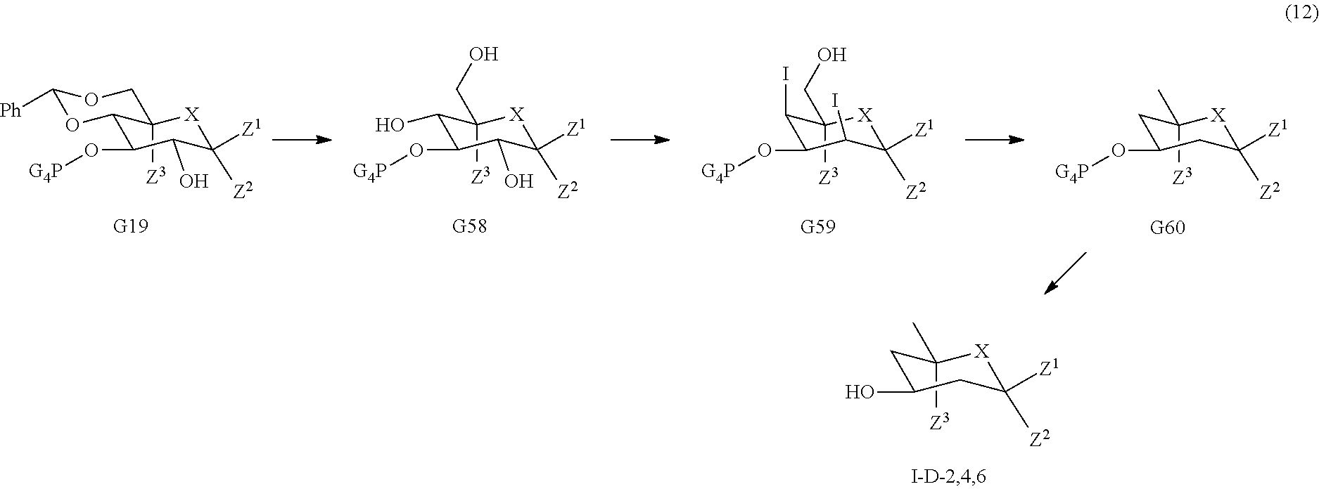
C12([Z3])[X]C([Z1])([Z2])C(O)C(O[G4P])C1OC([Ph])OC2.C1([Z3])(CO)[X]C([Z1])([Z2])C(O)C(O[G4P])C1O.C1([Z3])(CO)[X]C([Z1])([Z2])C(I)C(O[G4P])C1I.C1([Z3])(C)[X]C([Z1])([Z2])CC(O[G4P])C1.C1([Z3])(C)[X]C([Z1])([Z2])CC(O)C1
